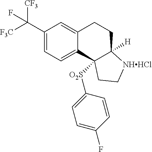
C1(C([F3C])([CF3])F)=CC=C2C(=C1)CCC1([H])[NHHCl]CCC21[O2S]C1=CC=C(F)C=C1
